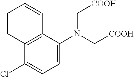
C1=C(N(C[COOH])C[COOH])C2=C(C=CC=C2)C(Cl)=C1
